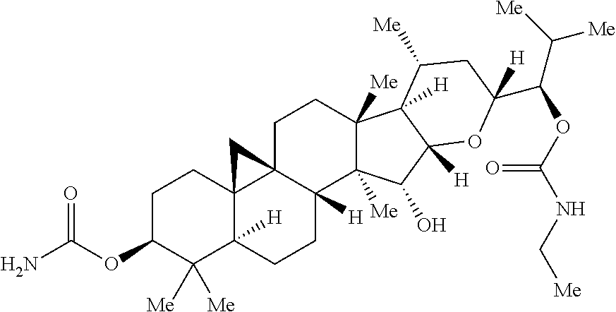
C1C23C4(C([H])(CCC2([H])C2([Me])C([Me])(C1)C1([H])C([Me])CC(C(OC(NC[Me])=O)C([Me])[Me])([H])OC1([H])C2O)C([Me])([Me])C(OC(=O)N)CC4)C3
